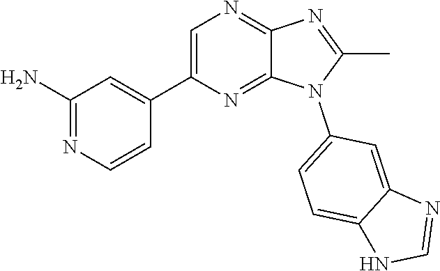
C1(C)=NC2=NC=C(C3=CC(N)=NC=C3)N=C2N1C1=CC=C2C(=C1)N=CN2
